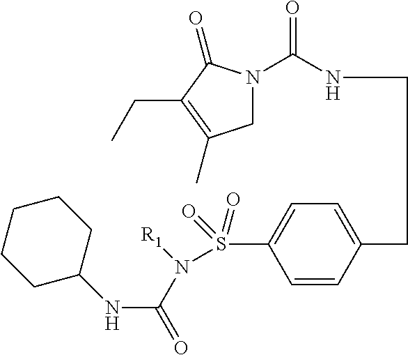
C1CCCC(NC(=O)N(S(C2=CC=C(CCNC(N3CC(C)=C(CC)C3=O)=O)C=C2)(=O)=O)[R1])C1
